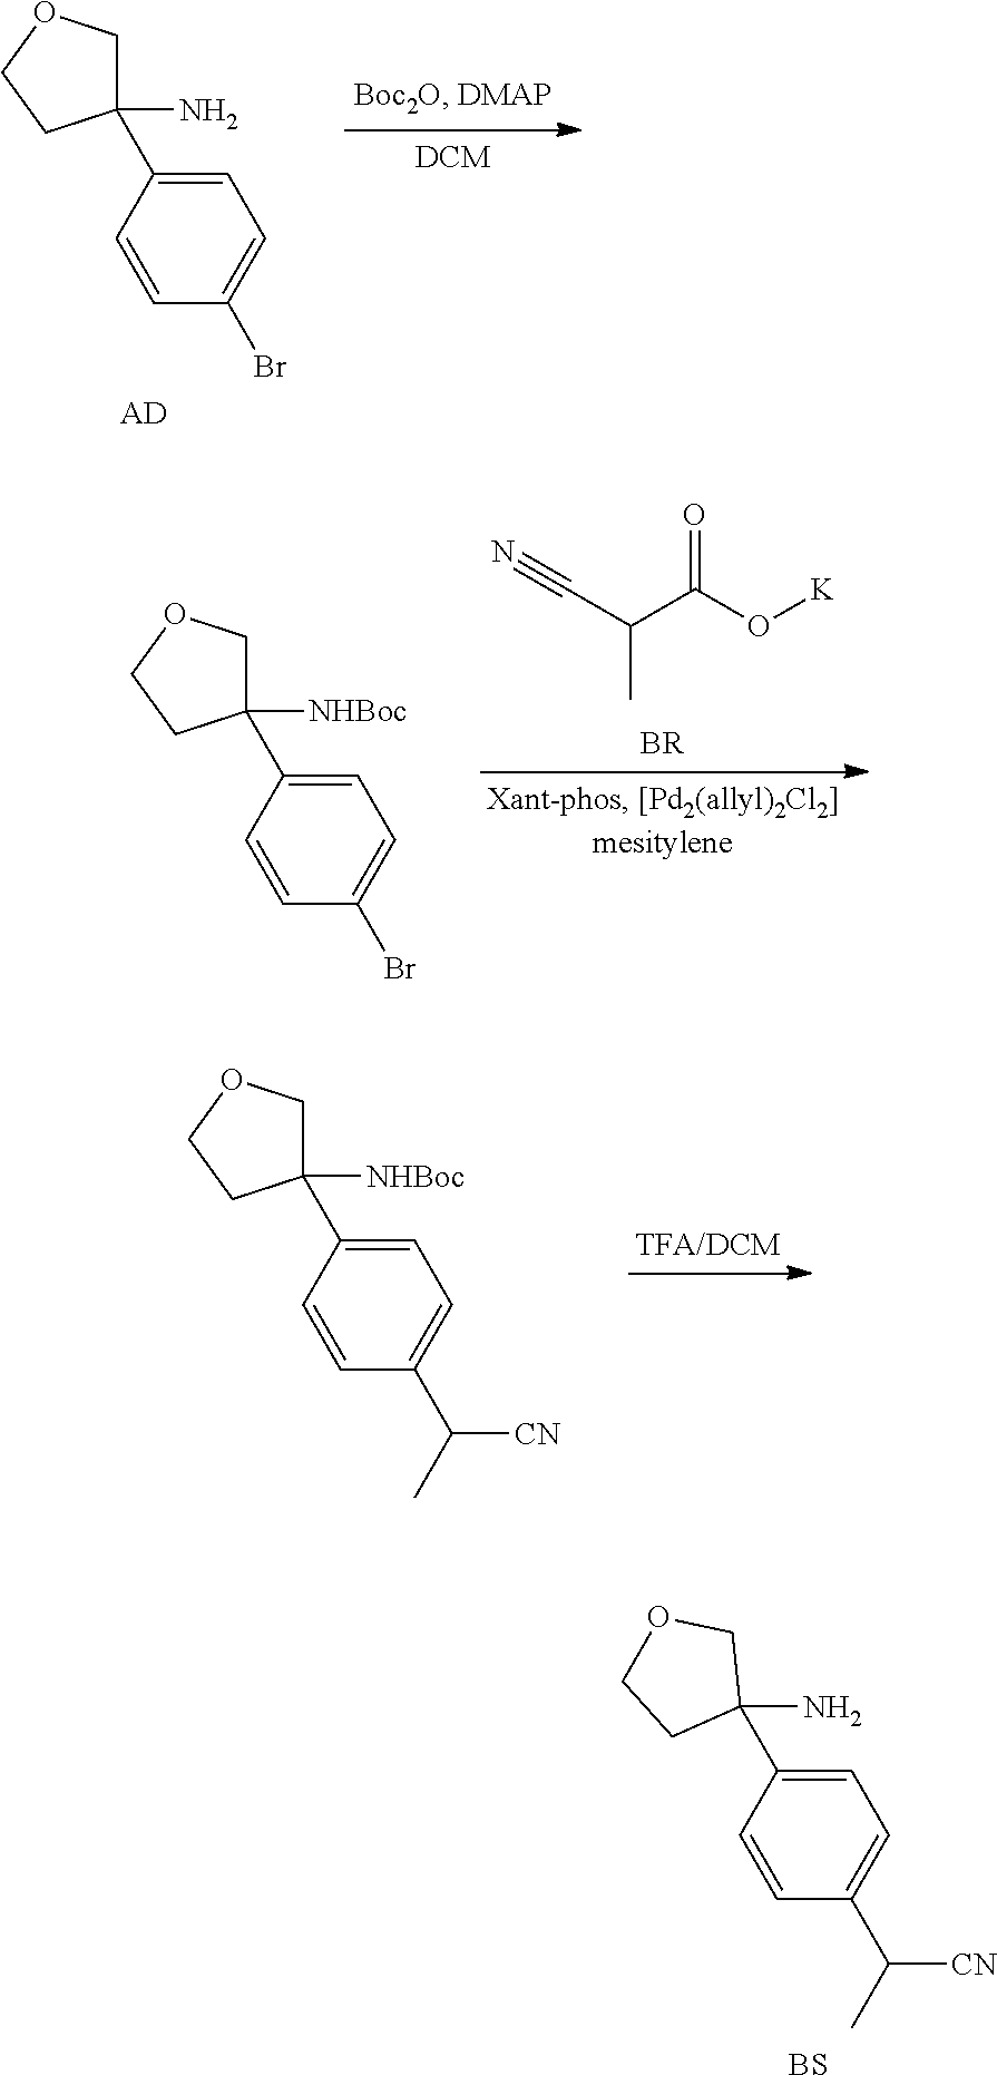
C1=C(C2(N)COCC2)C=CC(C([CN])C)=C1.[BS].C1=C(C2(N)COCC2)C=CC(Br)=C1.[AD].C1=C(C2([NHBoc])COCC2)C=CC(Br)=C1.[K]OC(C(C#N)C)=O.C1=C(C2([NHBoc])COCC2)C=CC(C([CN])C)=C1
